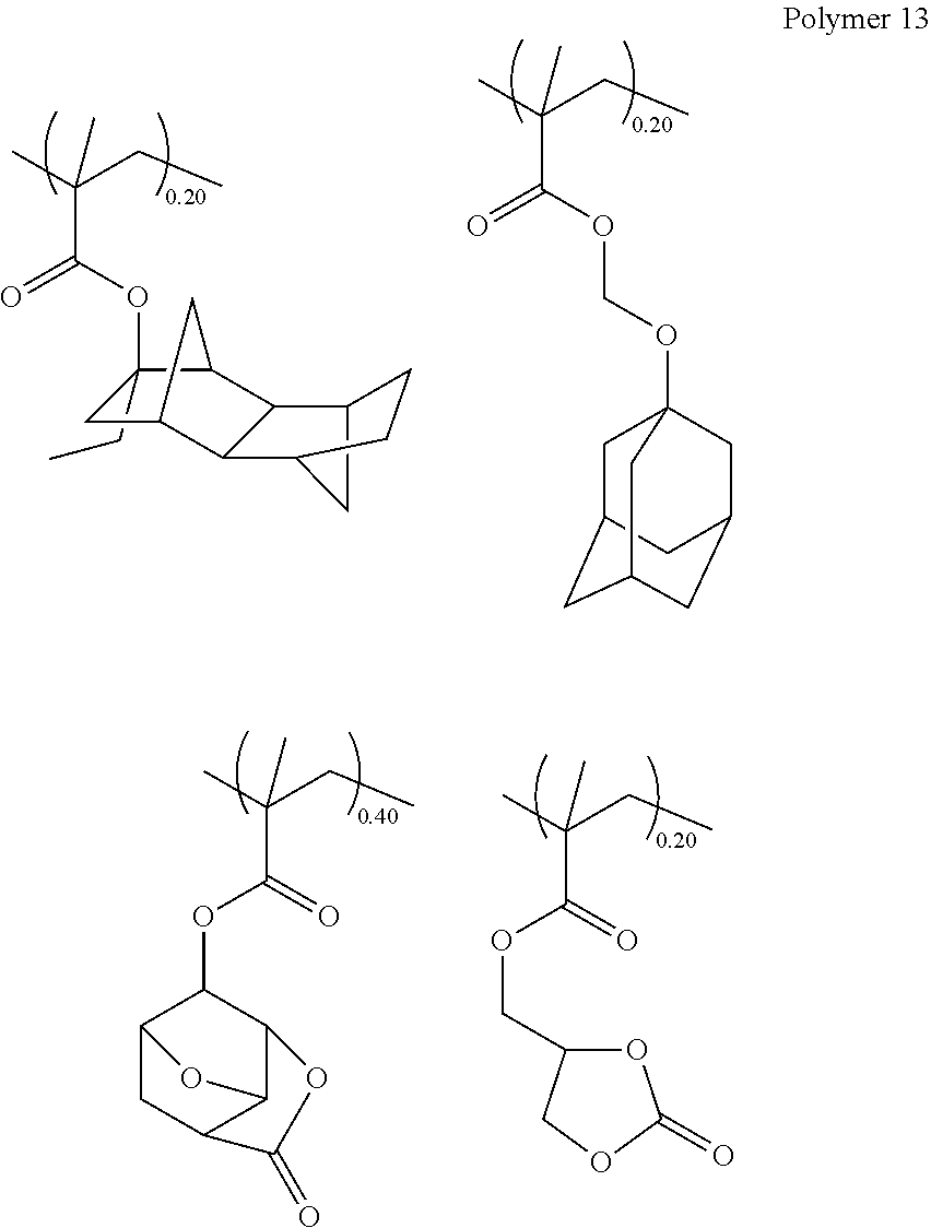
C1(CC)(OC(C(C)(CC)C)=O)CC2C3C(C4CC3CC4)C1C2.C(C)(CC)(C)C(OCOC12CC3CC(CC(C1)C3)C2)=O.C(C)(CC)(C)C(=O)OC1C2CC3C(C1OC3=O)O2.C(C)(CC)(C)C(=O)OCC1OC(=O)OC1
